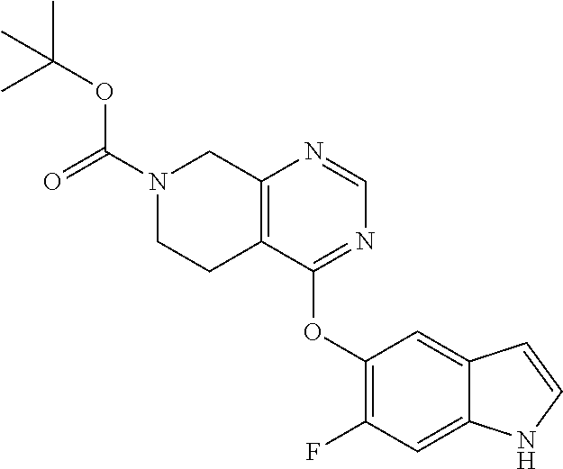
N1(C(=O)OC(C)(C)C)CCC2=C(C1)N=CN=C2OC1=C(F)C=C2C(=C1)C=CN2
